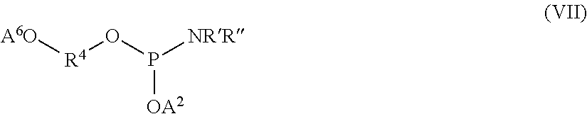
[A6O][R4]OP([NRR])[OA2]
